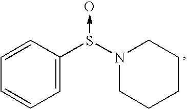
C1(S(N2CCCCC2)->O)=CC=CC=C1
